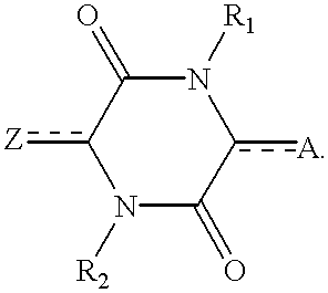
C1(=O)c([Z])N([R2])C(=O)c([A])N1[R1]
